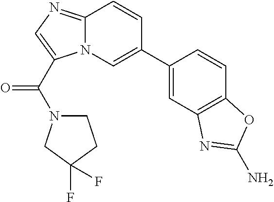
C12=NC=C(C(N3CCC(F)(F)C3)=O)N1C=C(C1=CC3=C(C=C1)OC(N)=N3)C=C2
